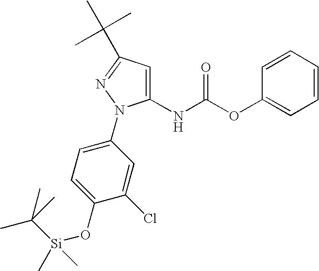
N(C(OC1=CC=CC=C1)=O)C1=CC(C(C)(C)C)=NN1C1=CC=C(O[Si](C)(C)C(C)(C)C)C(Cl)=C1
